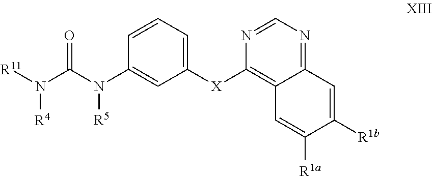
C1(N(C(N([R11])[R4])=O)[R5])=CC([X]C2=C3C(=NC=N2)C=C([R1b])C([R1a])=C3)=CC=C1
